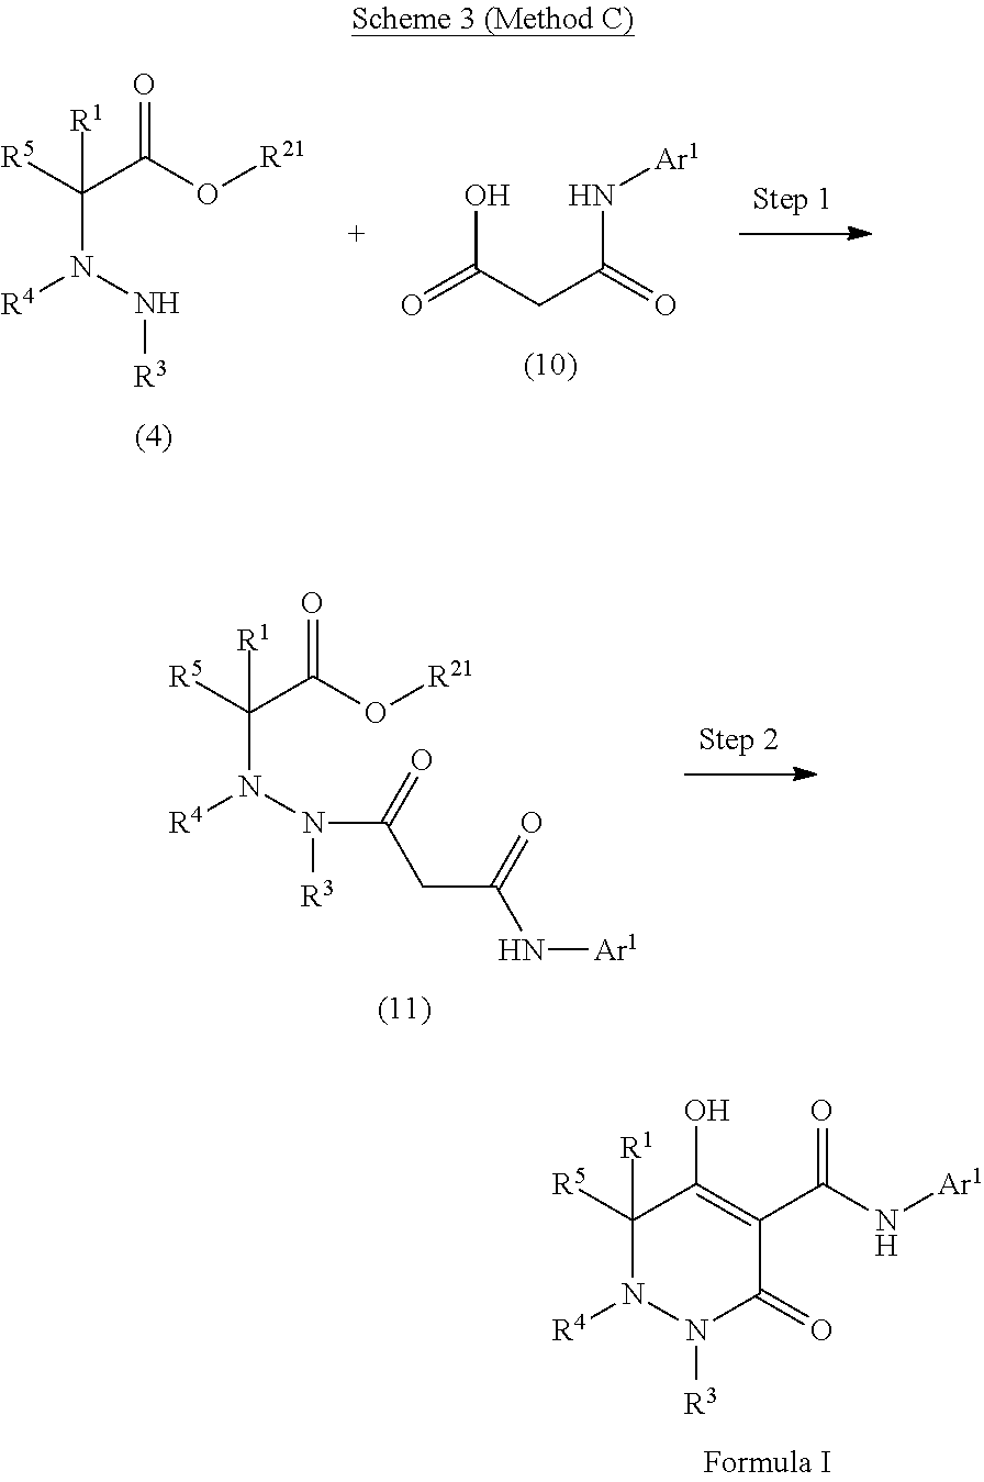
[R5]C1([R1])C(O)=C(C(N[Ar1])=O)C(=O)N([R3])N1[R4].OC(CC(=O)N[Ar1])=O.[R5]C(N(N[R3])[R4])([R1])C(O[R21])=O.[R5]C(N(N([R3])C(=O)CC(=O)N[Ar1])[R4])([R1])C(O[R21])=O
